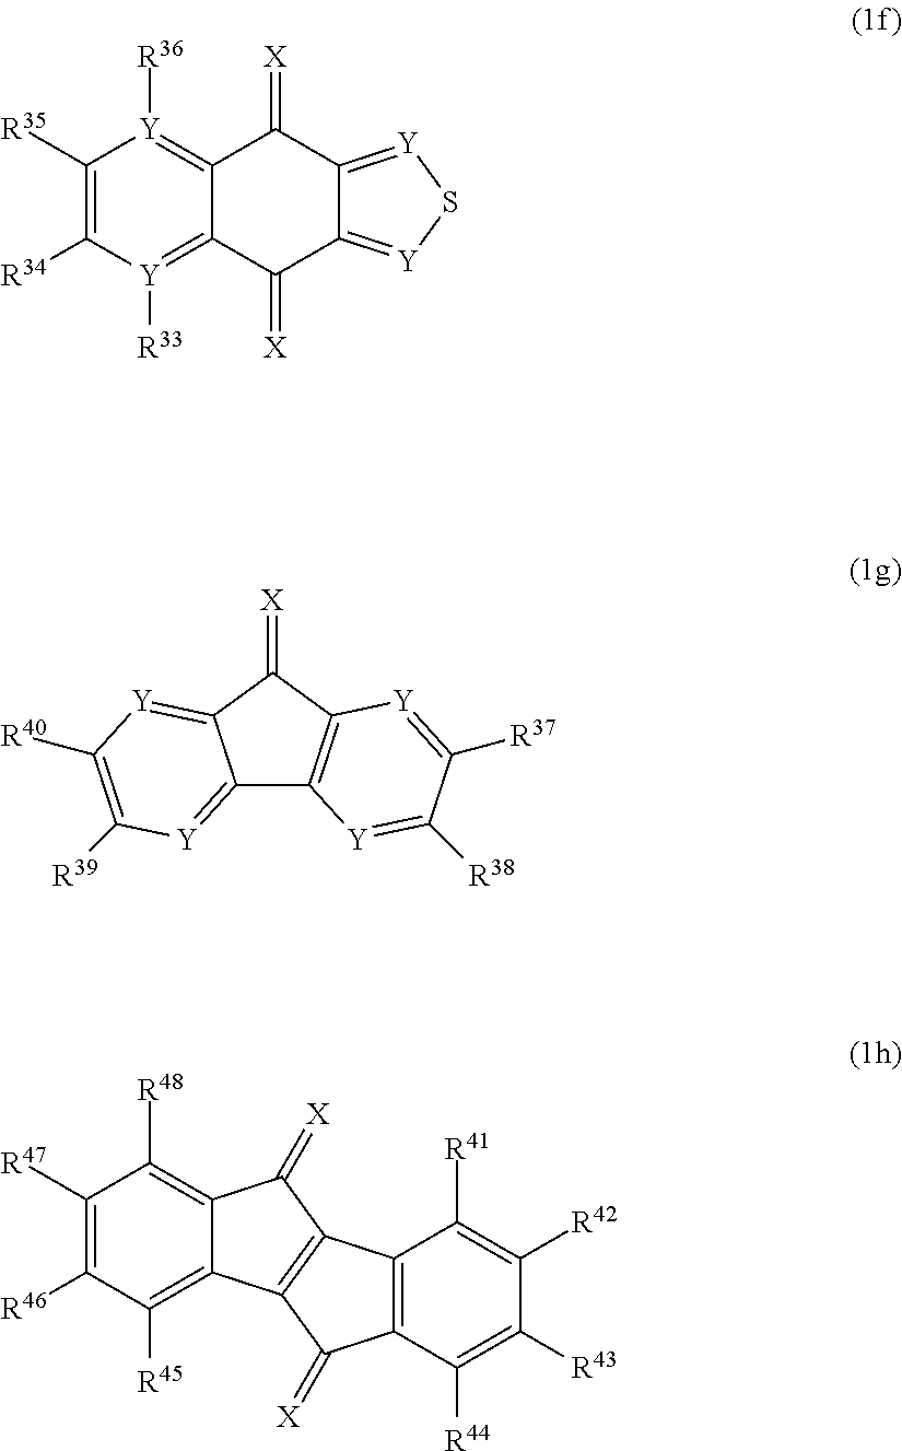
C12=[Y]([R36])C([R35])=C([R34])[Y]([R33])=C1C(=[X])C1=[Y]S[Y]=C1C2=[X].C12=C([R48])C([R47])=C([R46])C([R45])=C1C1=C(C2=[X])C2=C(C1=[X])C([R44])=C([R43])C([R42])=C2[R41].C12=[Y]C([R39])=C([R40])[Y]=C1C(=[X])C1=C2[Y]=C([R38])C([R37])=[Y]1
